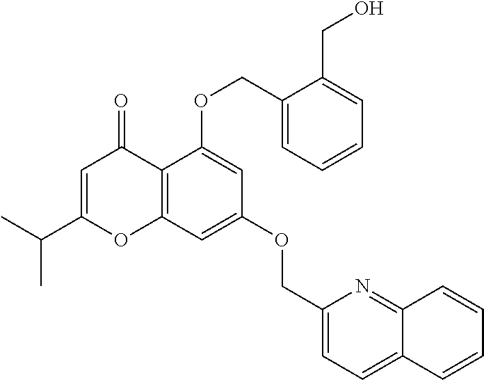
C1=C(C(C)C)OC2=C(C1=O)C(OCC1=CC=CC=C1CO)=CC(OCC1=CC=C3C(=N1)C=CC=C3)=C2
